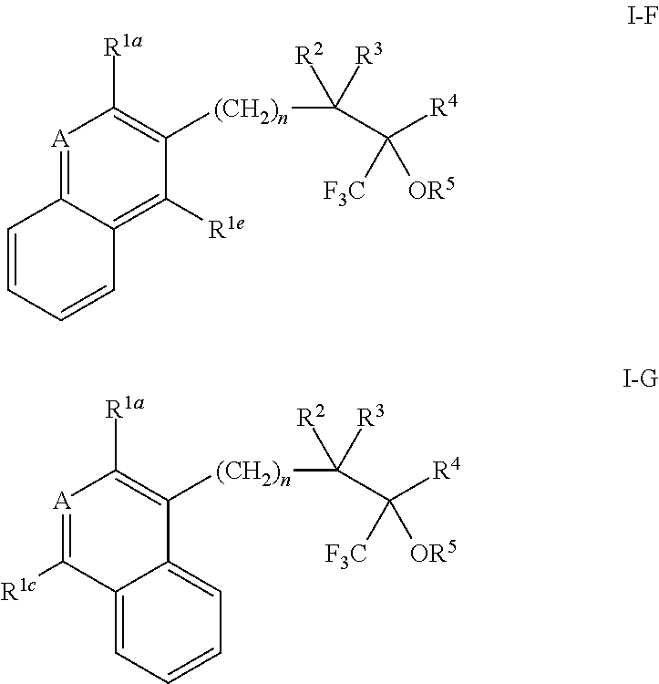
[A]1=C2C(=C([R1e])C([(CH2)n]C([R2])([R3])C([R4])([F3C])[OR5])=C1[R1a])C=CC=C2.[A]1=C([R1c])C2=CC=CC=C2C([(CH2)n]C([R2])([R3])C([R4])([F3C])[OR5])=C1[R1a]
